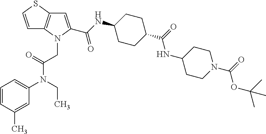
C1=CSC2=C1N(CC(N(C1=CC=CC(C)=C1)CC)=O)C(C(NC1CCC(C(=O)NC3CCN(C(=O)OC(C)(C)C)CC3)CC1)=O)=C2
